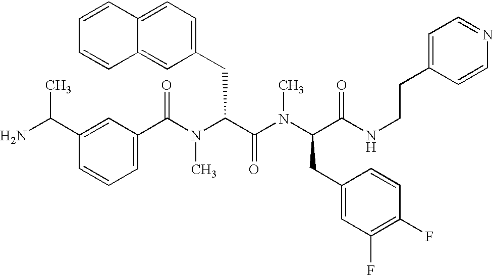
C1(C(N(C(C(N(C(C(NCCC2=CC=NC=C2)=O)CC2=CC(F)=C(F)C=C2)C)=O)CC2=CC=C3C(=C2)C=CC=C3)C)=O)=CC=CC(C(N)C)=C1
